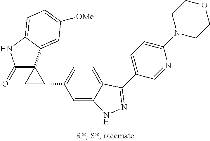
C1(C2=CC=C3C(=C2)NN=C3C2=CC=C(N3CCOCC3)N=C2)C2(C1)C(=O)NC1=CC=C([OMe])C=C21
